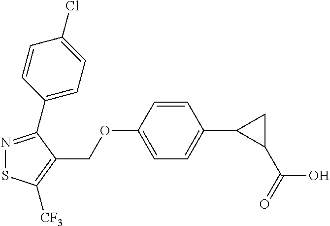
N1=C(C2=CC=C(Cl)C=C2)C(COC2=CC=C(C3C(C(=O)O)C3)C=C2)=C([CF3])S1
